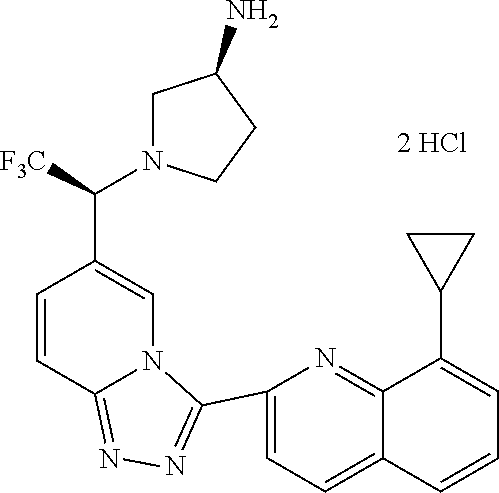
C1(C([F3C])N2CC(N)CC2)=CN2C(=NN=C2C2=CC=C3C(=N2)C(C2CC2)=CC=C3)C=C1
